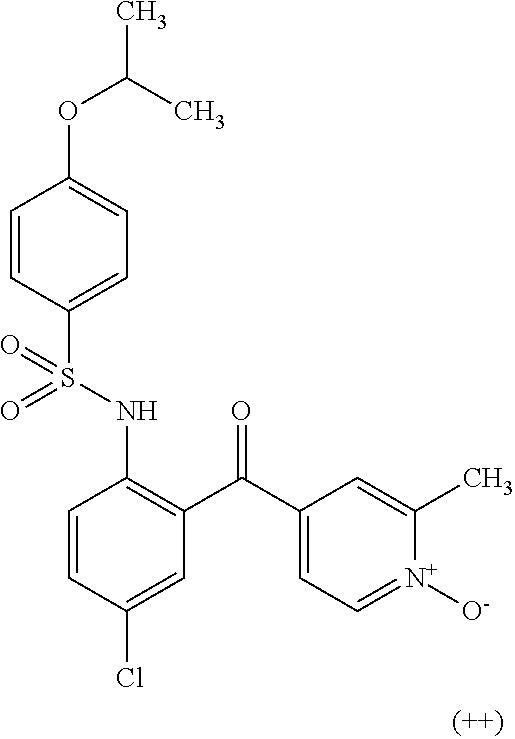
C1=CC(S(NC2=C(C(C3=CC=[N+]([O-])C(C)=C3)=O)C=C(Cl)C=C2)(=O)=O)=CC=C1OC(C)C
